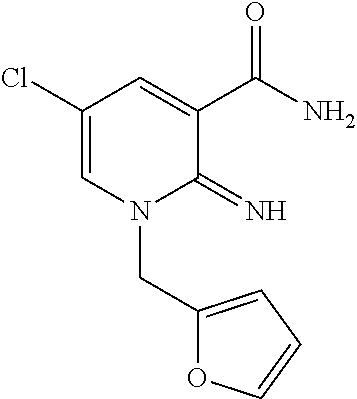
C1(Cl)=CN(CC2=CC=CO2)C(=N)C(C(N)=O)=C1
